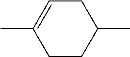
C1CC(C)CC=C1C
